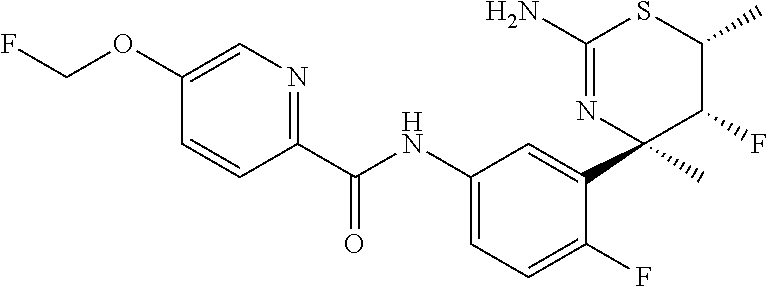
C1(C(NC2=CC=C(F)C(C3(C)C(F)C(C)SC(N)=N3)=C2)=O)=NC=C(OCF)C=C1
